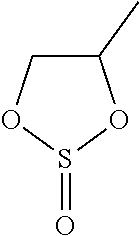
C1(C)COS(=O)O1
